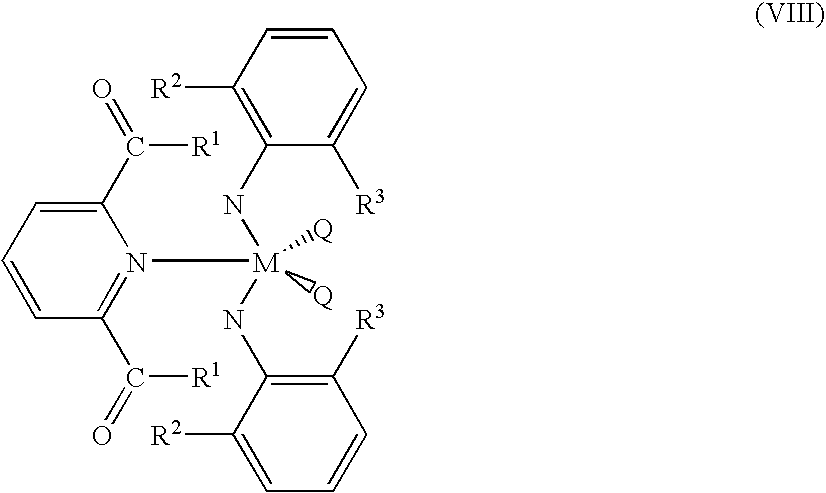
C1(C(=O)[R1])=CC=CC(C(=O)[R1])=N1[M](NC1=C([R2])C=CC=C1[R3])(NC1=C([R3])C=CC=C1[R2])([Q])[Q]
